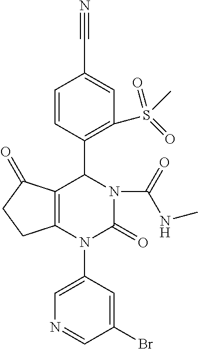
C1=C(N2C3=C(C(=O)CC3)C(C3=C(S(C)(=O)=O)C=C(C#N)C=C3)N(C(=O)NC)C2=O)C=C(Br)C=N1
